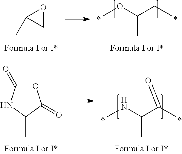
COC(C)CC.CC1CO1.CNC(C)C(C)=O.C1(C)C(=O)OC(=O)N1
